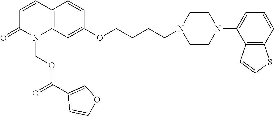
C12=C(C=C(OCCCCN3CCN(C4=CC=CC5=C4C=CS5)CC3)C=C1)N(COC(C1=COC=C1)=O)C(=O)C=C2
